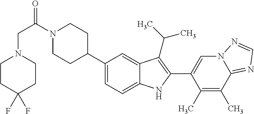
N1(C(CN2CCC(F)(F)CC2)=O)CCC(C2=CC=C3C(=C2)C(C(C)C)=C(C2=CN4C(=NC=N4)C(C)=C2C)N3)CC1
